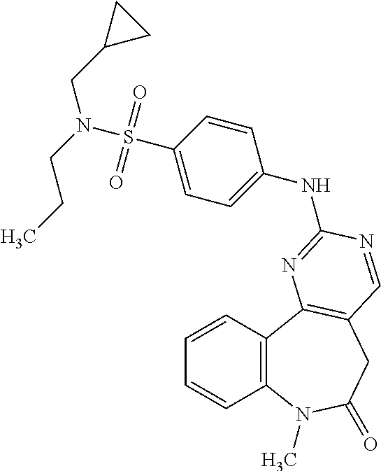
C1=CC2=C(C=C1)N(C)C(=O)CC1=C2N=C(NC2=CC=C(S(=O)(=O)N(CCC)CC3CC3)C=C2)N=C1
